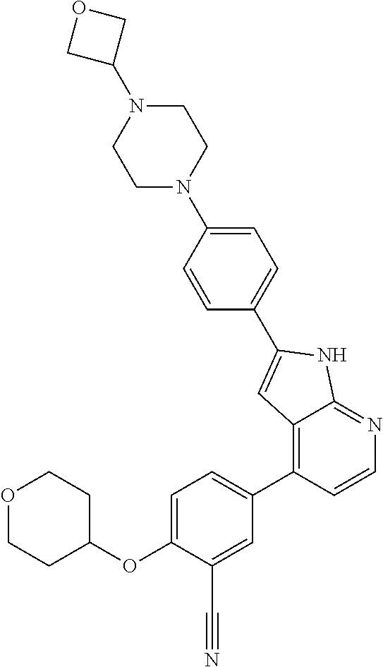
C12=C(C3=CC=C(OC4CCOCC4)C(C#N)=C3)C=CN=C1NC(C1=CC=C(N3CCN(C4COC4)CC3)C=C1)=C2
